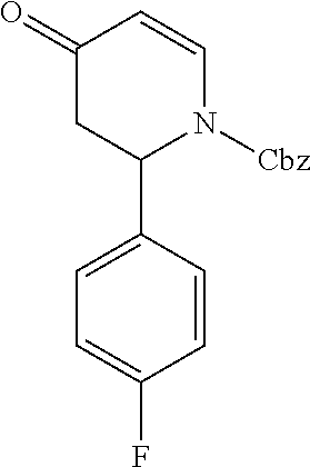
C1=C(F)C=CC(C2N([Cbz])C=CC(=O)C2)=C1
